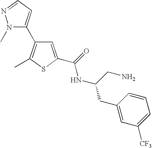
C1=C(C(=O)NC(CN)CC2=CC([CF3])=CC=C2)SC(C)=C1C1=CC=NN1C
